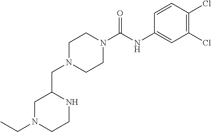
N1(CC)CCNC(CN2CCN(C(NC3=CC(Cl)=C(Cl)C=C3)=O)CC2)C1
